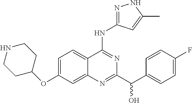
C1=C(OC2CCNCC2)C=C2C(=C1)C(NC1=NNC(C)=C1)=NC(C(C1=CC=C(F)C=C1)O)=N2
